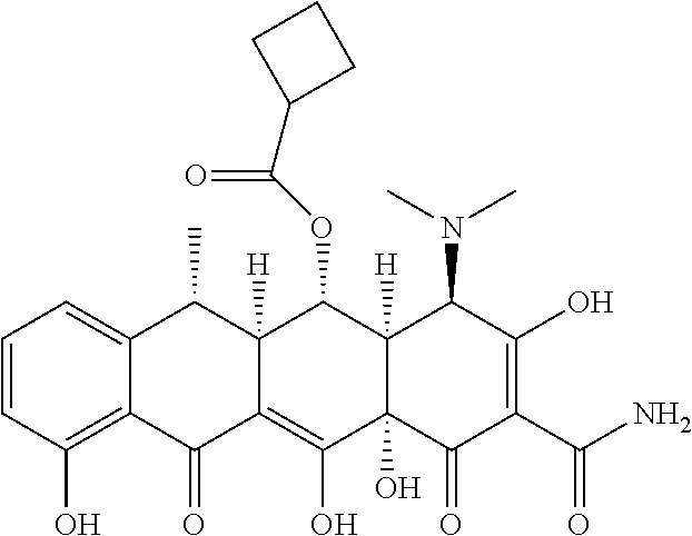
C1=CC(O)=C2C(=C1)C(C)C1([H])C(=C(O)C3(O)C([H])(C1OC(C1CCC1)=O)C(N(C)C)C(O)=C(C(N)=O)C3=O)C2=O
